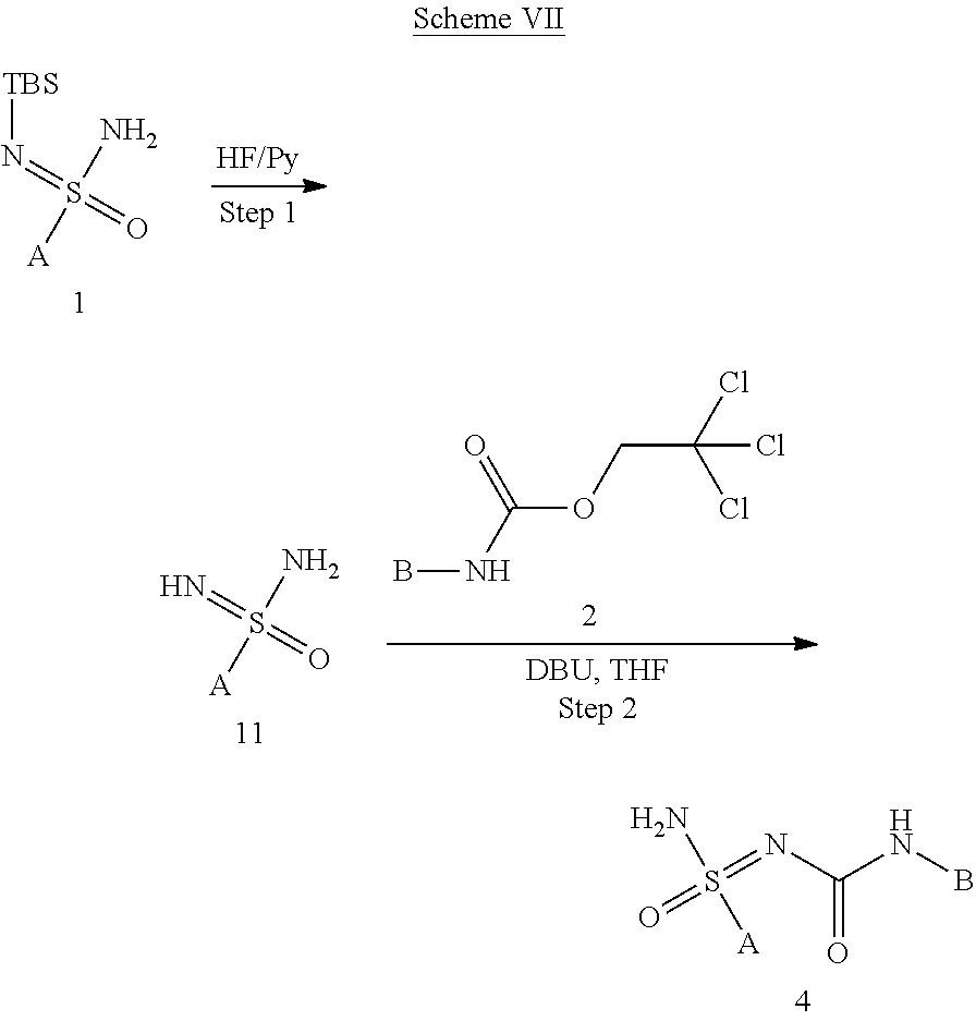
S([A])(N)(=N[TBS])=O.S([A])(N)(=N)=O.C(OCC(Cl)(Cl)Cl)(NB)=O.O=S(=NC(NB)=O)(N)[A]
